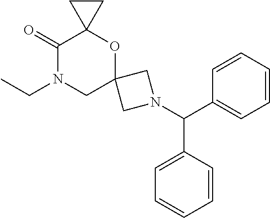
C12(OC3(C(=O)N(CC)C1)CC3)CN(C(C1=CC=CC=C1)C1=CC=CC=C1)C2
